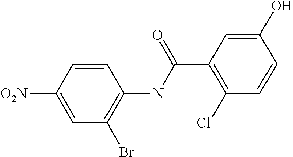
C1=C([O2N])C=CC(NC(C2=C(Cl)C=CC(O)=C2)=O)=C1Br
